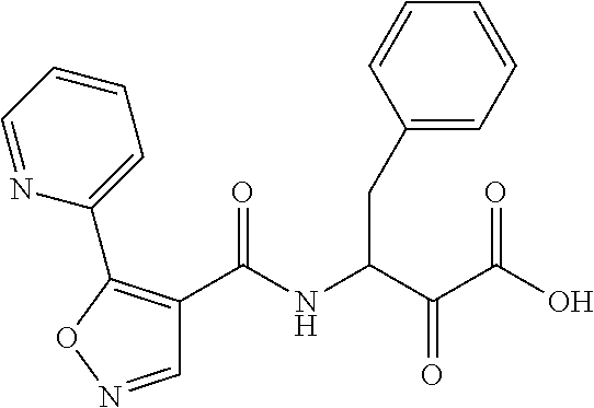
C1(C(NC(C(C(O)=O)=O)CC2=CC=CC=C2)=O)=C(C2=CC=CC=N2)ON=C1
